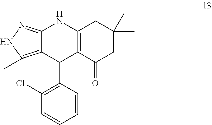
C12=NNC(C)=C1C(C1=C(Cl)C=CC=C1)C1=C(N2)CC(C)(C)CC1=O
